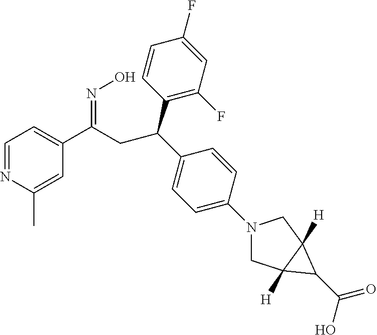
C1=NC(C)=CC(C(=NO)CC(C2=C(F)C=C(F)C=C2)C2=CC=C(N3CC4([H])C([H])(C3)C4C(O)=O)C=C2)=C1
